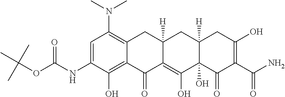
C1=C(NC(OC(C)(C)C)=O)C(O)=C2C(=C1N(C)C)CC1([H])C(=C(O)C3(O)C([H])(C1)CC(O)=C(C(N)=O)C3=O)C2=O
